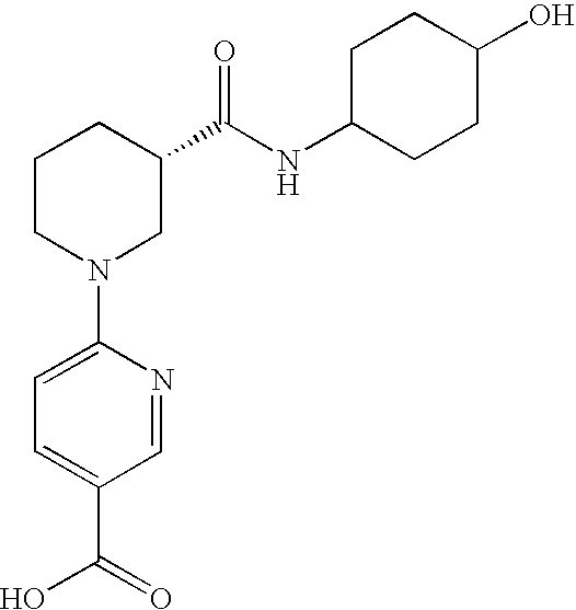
C1(N2CC(C(NC3CCC(O)CC3)=O)CCC2)=CC=C(C(=O)O)C=N1
